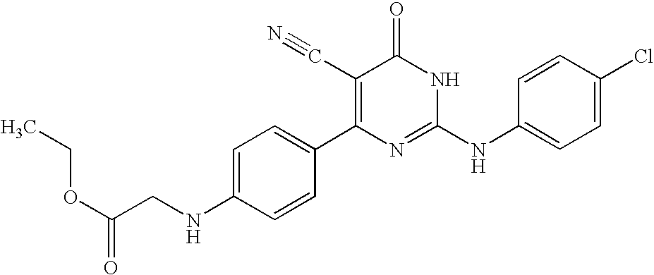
C1=CC(C2=C(C#N)C(=O)NC(NC3=CC=C(Cl)C=C3)=N2)=CC=C1NCC(OCC)=O
